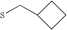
C1CC(CS)C1
